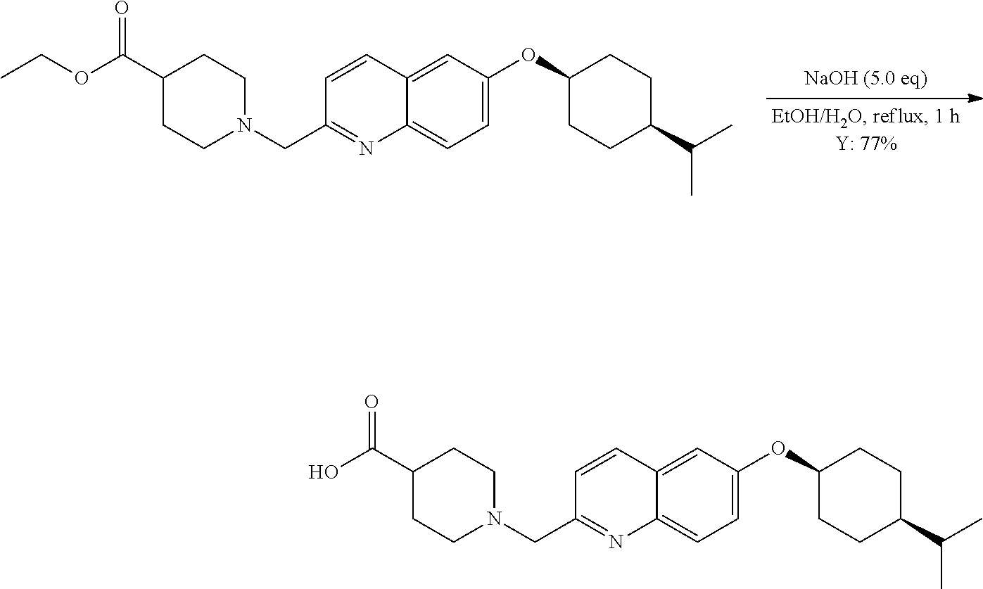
C1=C2C(=CC=C1OC1CCC(C(C)C)CC1)N=C(CN1CCC(C(OCC)=O)CC1)C=C2.C1=C2C(=CC=C1OC1CCC(C(C)C)CC1)N=C(CN1CCC(C(O)=O)CC1)C=C2
